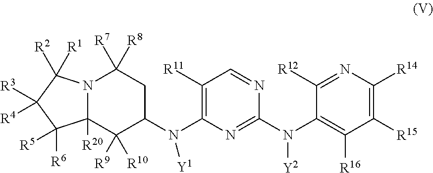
C1([R15])=C([R14])N=C([R12])C(N(C2=NC(N(C3CC([R8])([R7])N4C([R20])(C3([R10])[R9])C([R6])([R5])C([R3])([R4])C4([R1])[R2])[Y1])=C([R11])C=N2)[Y2])=C1[R16]
